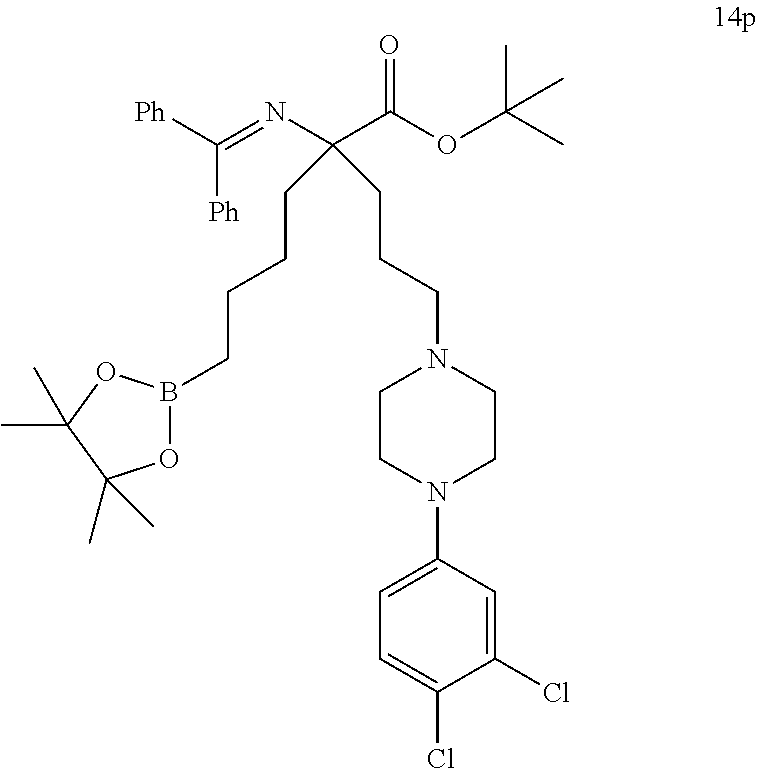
[Ph]C([Ph])=NC(C(OC(C)(C)C)=O)(CCCN1CCN(C2=CC=C(Cl)C(Cl)=C2)CC1)CCCCB1OC(C)(C)C(C)(C)O1
